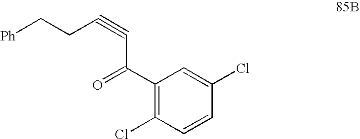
C1(C(=O)C#CCC[Ph])=C(Cl)C=CC(Cl)=C1
